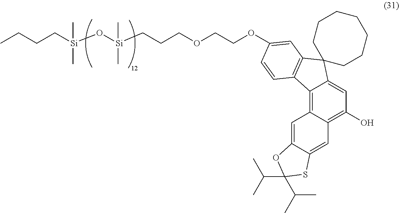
CCCC[Si](O[Si](CCCOCCOC1=CC2=C(C3=C4C(=C(O)C=C3C23CCCCCCC3)C=C2C(=C4)OC(C(C)C)(C(C)C)S2)C=C1)(C)C)(C)C
